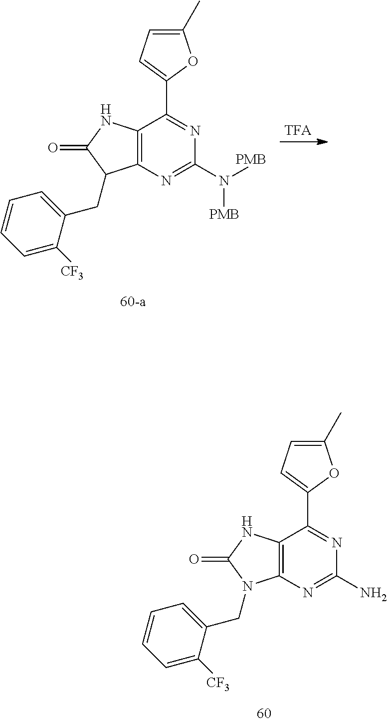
C12=C(N=C(N)N=C1C1=CC=C(C)O1)N(CC1=CC=CC=C1[CF3])C(=O)N2.C12=C(N=C(N([PMB])[PMB])N=C1C1=CC=C(C)O1)C(CC1=CC=CC=C1[CF3])C(=O)N2
